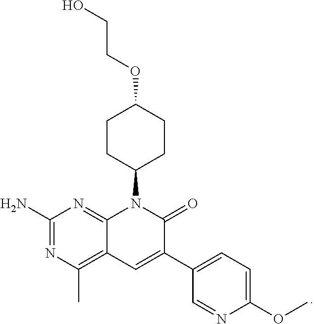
C1(N)=NC(C)=C2C(=N1)N(C1CCC(OCCO)CC1)C(=O)C(C1=CC=C(OC)N=C1)=C2
